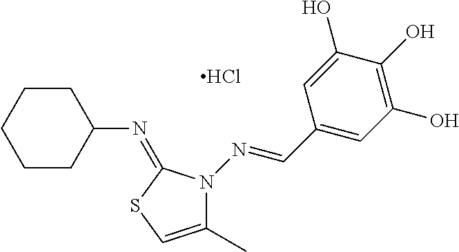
C1CC(N=C2SC=C(C)N2N=CC2=CC(O)=C(O)C(O)=C2)CCC1.Cl
